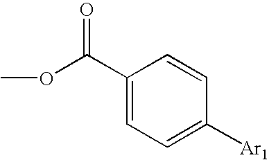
COC(C1=CC=C([Ar1])C=C1)=O
